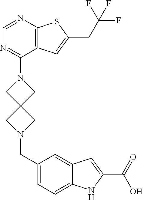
N1(C2=NC=NC3=C2C=C(CC(F)(F)F)S3)CC2(C1)CN(CC1=CC=C3C(=C1)C=C(C(=O)O)N3)C2
